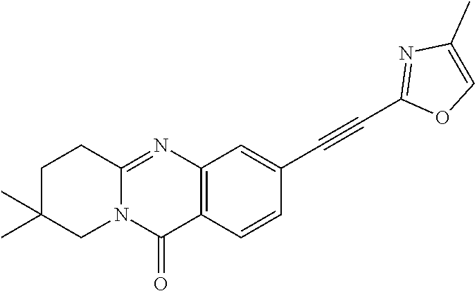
C12=NC3=C(C(=O)N1CC(C)(C)CC2)C=CC(C#CC1=NC(C)=CO1)=C3
